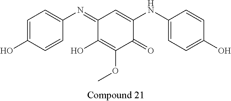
C1(=NC2=CC=C(O)C=C2)C(O)=C(OC)C(=O)C(NC2=CC=C(O)C=C2)=C1
